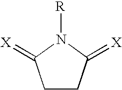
C1CC(=[X])N([R])C1=[X]
